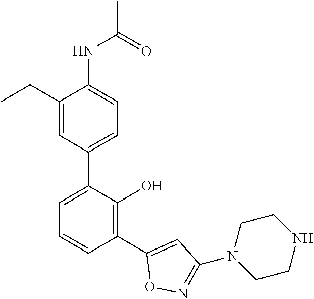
C1(NC(C)=O)=CC=C(C2=CC=CC(C3=CC(N4CCNCC4)=NO3)=C2O)C=C1CC
